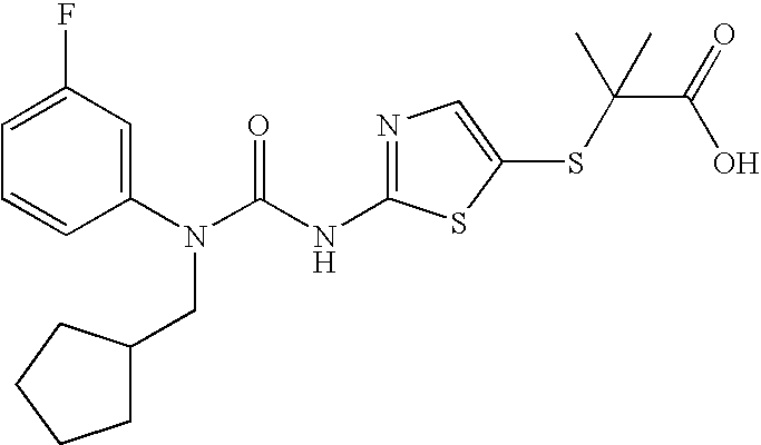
C1=C(F)C=C(N(C(NC2=NC=C(SC(C(O)=O)(C)C)S2)=O)CC2CCCC2)C=C1
